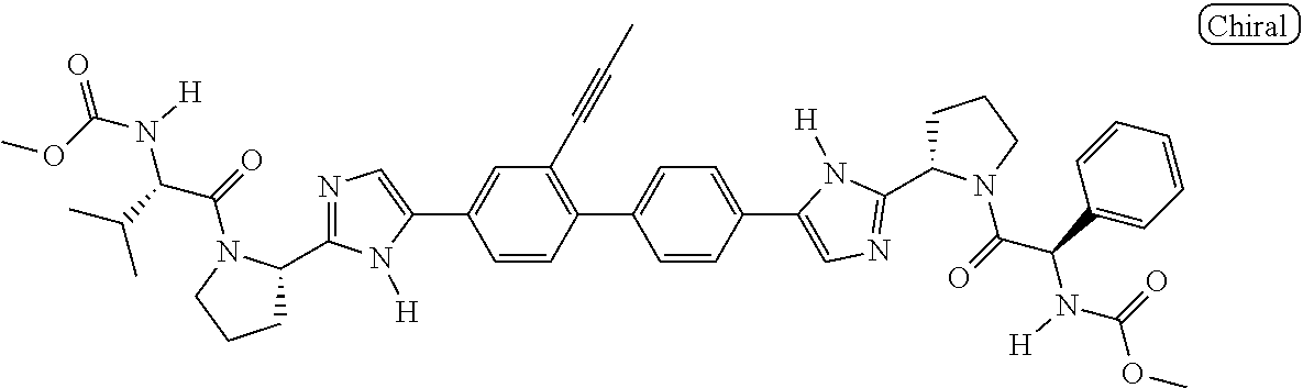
C1(C2=CC(C#CC)=C(C3=CC=C(C4=CN=C(C5CCCN5C(C(C5=CC=CC=C5)N([H])C(=O)OC)=O)N4[H])C=C3)C=C2)=CN=C(C2CCCN2C(=O)C(C(C)C)N([H])C(OC)=O)N1[H]
